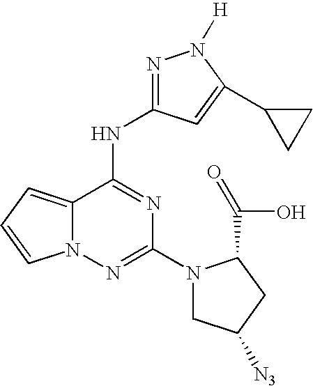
N1=C(NC2=NC(N3CC([N3])CC3C(O)=O)=NN3C2=CC=C3)C=C(C2CC2)N1[H]
